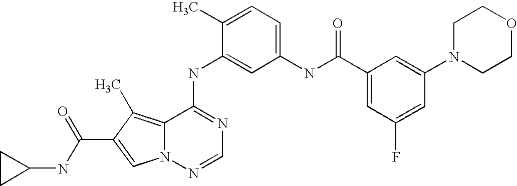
C1(C)=CC=C(NC(C2=CC(F)=CC(N3CCOCC3)=C2)=O)C=C1NC1=NC=NN2C1=C(C)C(C(NC1CC1)=O)=C2
